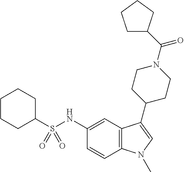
C1(S(NC2=CC3=C(C=C2)N(C)C=C3C2CCN(C(=O)C3CCCC3)CC2)(=O)=O)CCCCC1
